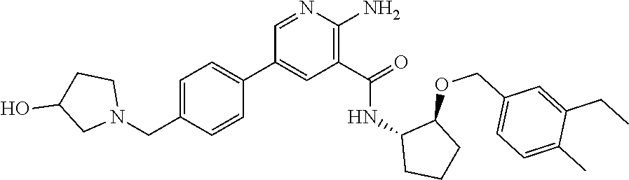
C1=NC(N)=C(C(=O)NC2CCCC2OCC2=CC=C(C)C(CC)=C2)C=C1C1=CC=C(CN2CCC(O)C2)C=C1
